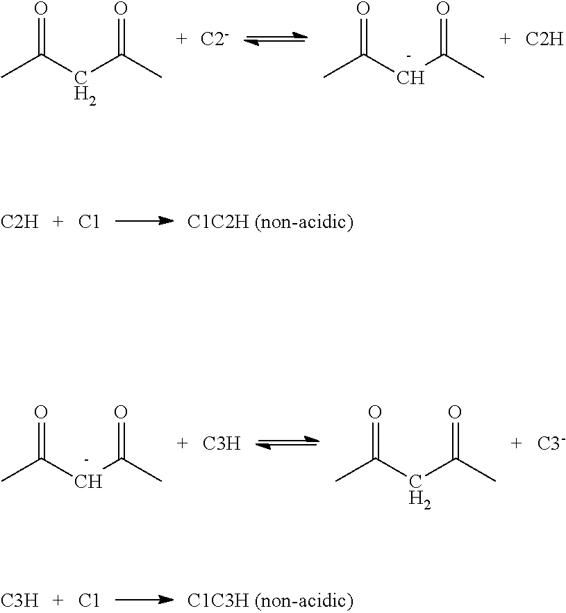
[C2H].[C1].[C1C2H (non-acidic)].[C3H].[C1].[C1C3H (non-acidic)].O=C(CC(C)=O)C.O=C(CC(C)=O)C.[C2H].O=C(CC(C)=O)C.[C3H].O=C(CC(C)=O)C.[C3-]
